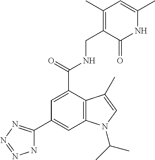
N1C(C)=CC(C)=C(CNC(C2=CC(C3=NN=NN3)=CC3=C2C(C)=CN3C(C)C)=O)C1=O
